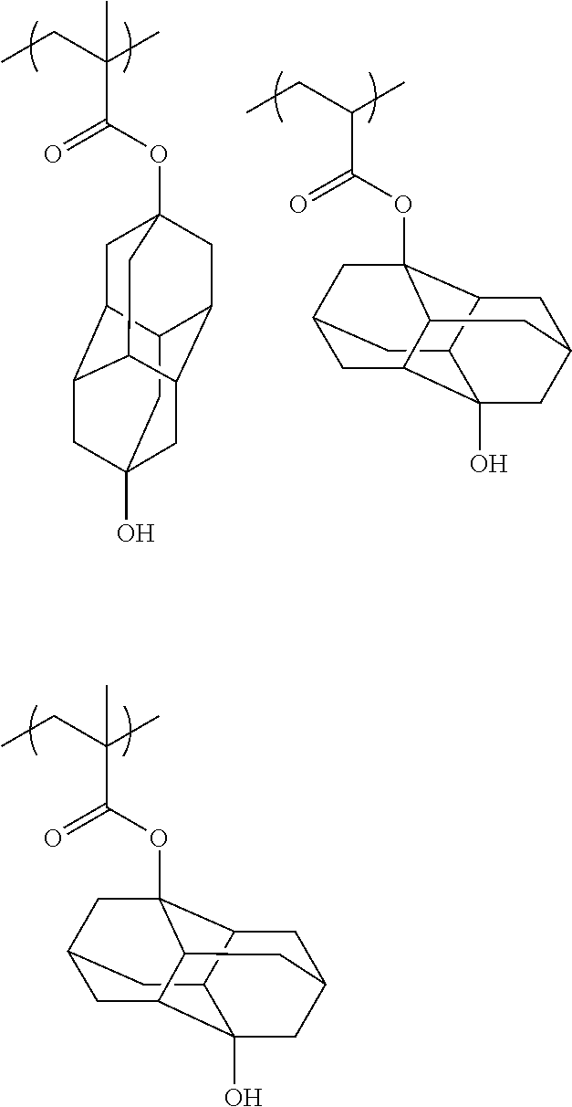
C12CC3CC4(OC(=O)C(CC)(C)C)C1CC1CC2(O)C(C4C1)C3.C12CC3(O)CC4C1CC1(OC(=O)C(CC)(C)C)CC2C(C4C1)C3.C12CC3CC4(OC(=O)C(CC)C)C1CC1CC2(O)C(C4C1)C3
